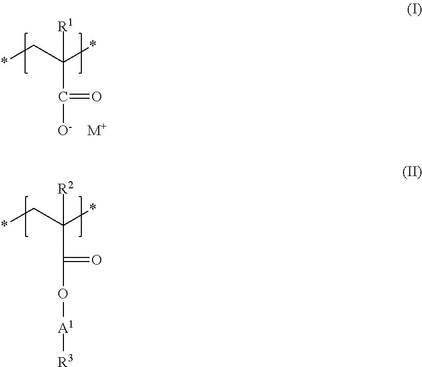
C(C([O-])=O)(C*)(*)[R1].[M+].C(C(O[A1][R3])=O)(C*)(*)[R2]
